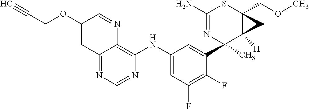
C1(N)=NC(C2=CC(NC3=C4N=CC(OCC#C)=CC4=NC=N3)=CC(F)=C2F)(C)C2([H])C(COC)(S1)C2
